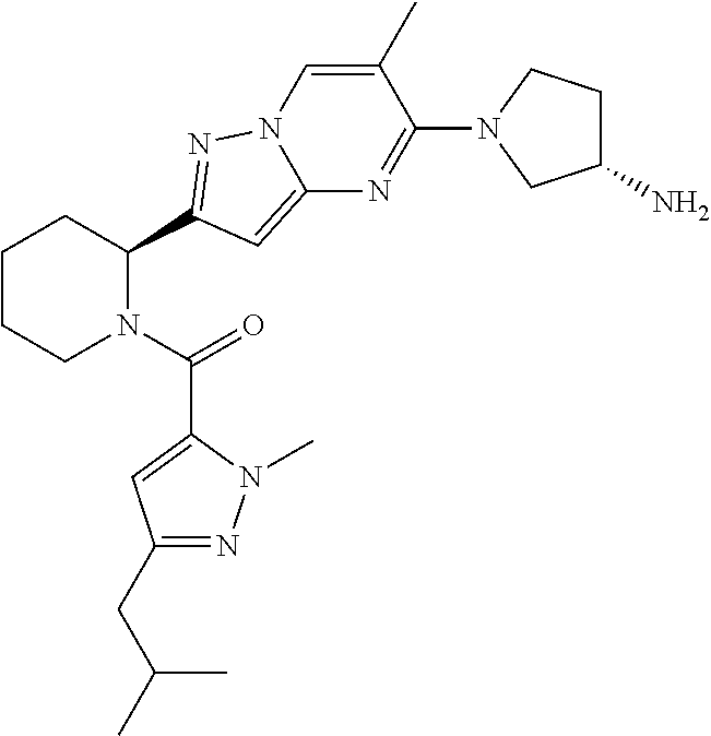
C1CCN(C(=O)C2=CC(CC(C)C)=NN2C)C(C2=NN3C(=C2)N=C(N2CC(N)CC2)C(C)=C3)C1
